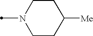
CN1CCC([Me])CC1
